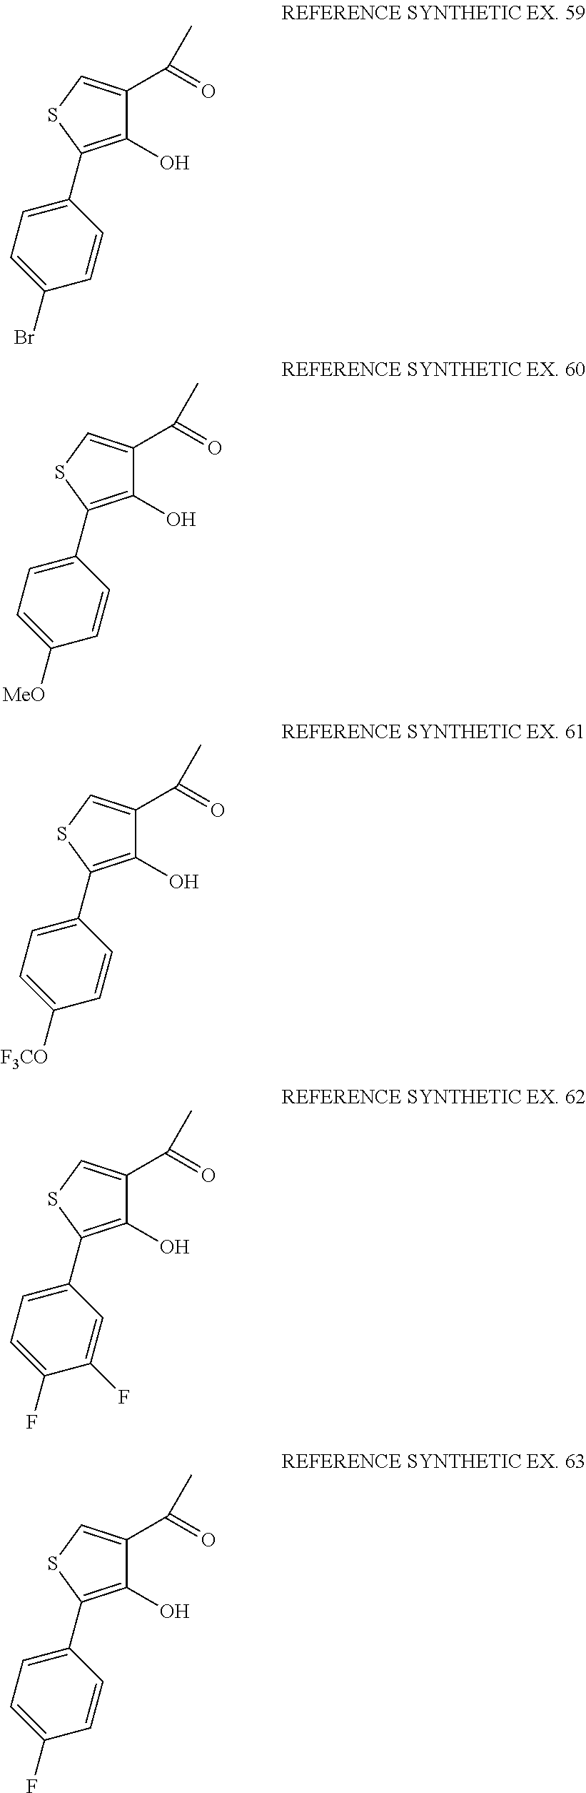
C1(O)=C(C2=CC=C(Br)C=C2)SC=C1C(=O)C.C1(O)=C(C2=CC=C([MeO])C=C2)SC=C1C(=O)C.C1(O)=C(C2=CC=C([F3CO])C=C2)SC=C1C(=O)C.C1(O)=C(C2=CC=C(F)C(F)=C2)SC=C1C(=O)C.C1(O)=C(C2=CC=C(F)C=C2)SC=C1C(=O)C
